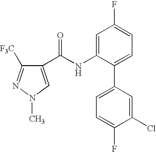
C1(C(NC2=CC(F)=CC=C2C2=CC=C(F)C(Cl)=C2)=O)=CN(C)N=C1[F3C]
